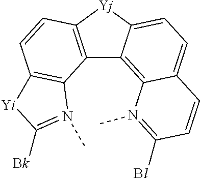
C12=C([Yj]C3=CC=C4C(=C13)N(C)=C([Bl])C=C4)C=CC1=C2N(C)=C([Bk])[Yi]1
